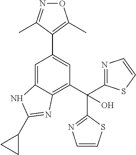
C1=C2C(=C(C(C3=NC=CS3)(O)C3=NC=CS3)C=C1C1=C(C)ON=C1C)N=C(C1CC1)N2
